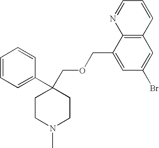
C1=CC=C(C2(COCC3=CC(Br)=CC4=C3N=CC=C4)CCN(C)CC2)C=C1
